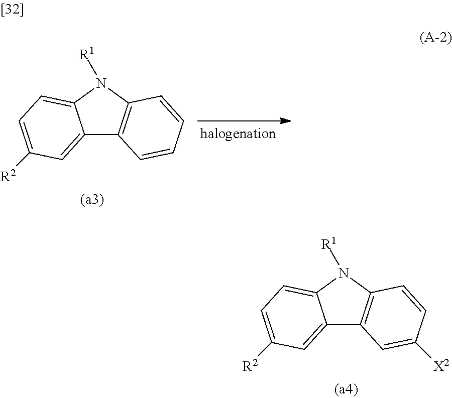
C12=CC([R2])=CC=C1N([R1])C1=C2C=CC=C1.C12=CC([R2])=CC=C1N([R1])C1=C2C=C([X2])C=C1
